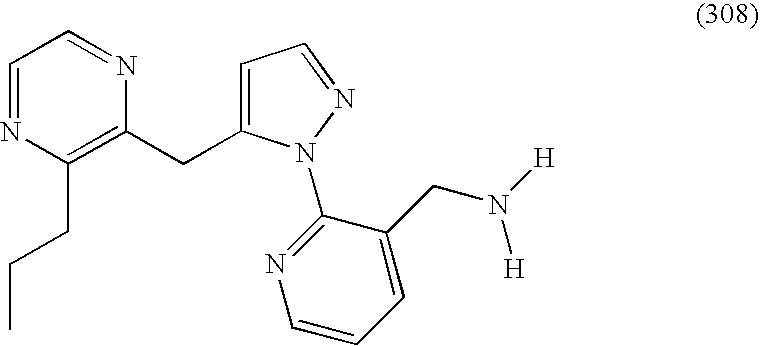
C1=NC(CCC)=C(CC2=CC=NN2C2=NC=CC=C2CN([H])[H])N=C1
